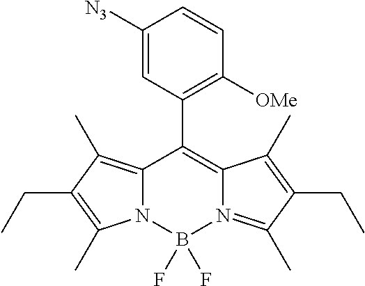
C12=C(C)C(CC)=C(C)N1B(F)(F)N1=C(C)C(CC)=C(C)C1=C2C1=C([OMe])C=CC([N3])=C1
